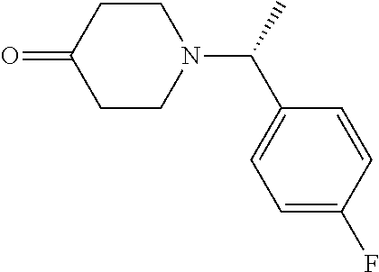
C1CC(=O)CCN1C(C)C1=CC=C(F)C=C1
